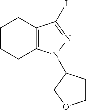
C1CCC2=C(C1)C(I)=NN2C1CCOC1
